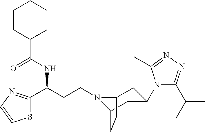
N1(CCC(C2=NC=CS2)NC(C2CCCCC2)=O)C2CC(N3C(C(C)C)=NN=C3C)CC1CC2
